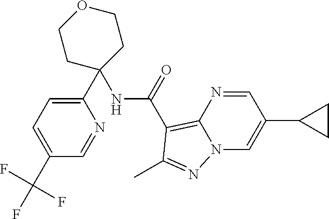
C1(C2=CC=C(C(F)(F)F)C=N2)(NC(C2=C3N=CC(C4CC4)=CN3N=C2C)=O)CCOCC1
